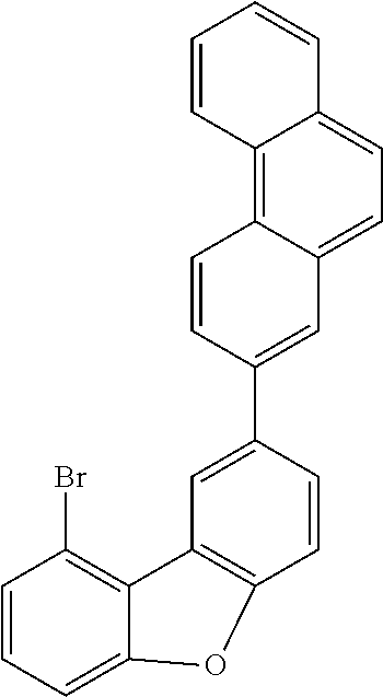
C1=CC=C2C(=C1Br)C1=C(C=CC(C3=CC4=CC=C5C(=C4C=C3)C=CC=C5)=C1)O2
